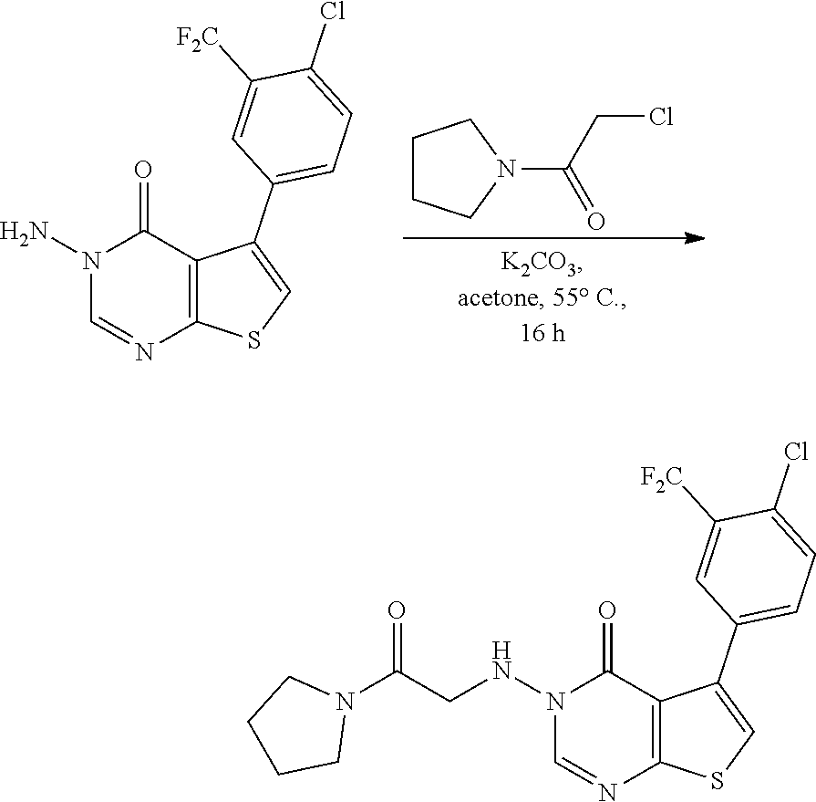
N1(N)C=NC2=C(C1=O)C(C1=CC=C(Cl)C([F2C])=C1)=CS2.C1CCN(C(CCl)=O)C1.N1(NCC(N2CCCC2)=O)C=NC2=C(C1=O)C(C1=CC=C(Cl)C([F2C])=C1)=CS2
